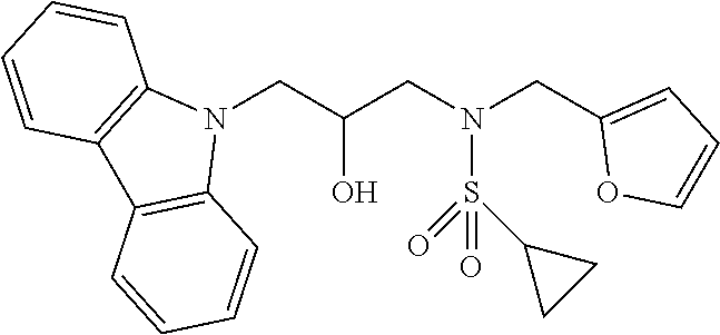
N1(CC(CN(CC2=CC=CO2)S(C2CC2)(=O)=O)O)C2=C(C3=C1C=CC=C3)C=CC=C2
